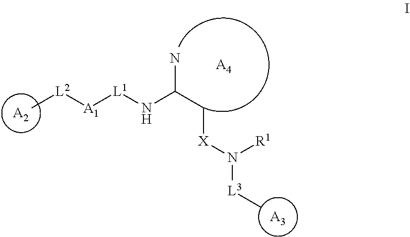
[L2]([A1][L1]NC(C[X]N([L3]C)[R1])N)C.[A2].[A4].[A3]
